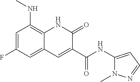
C1=C(F)C=C2C(=C1NC)NC(=O)C(C(NC1=CC=NN1C)=O)=C2
